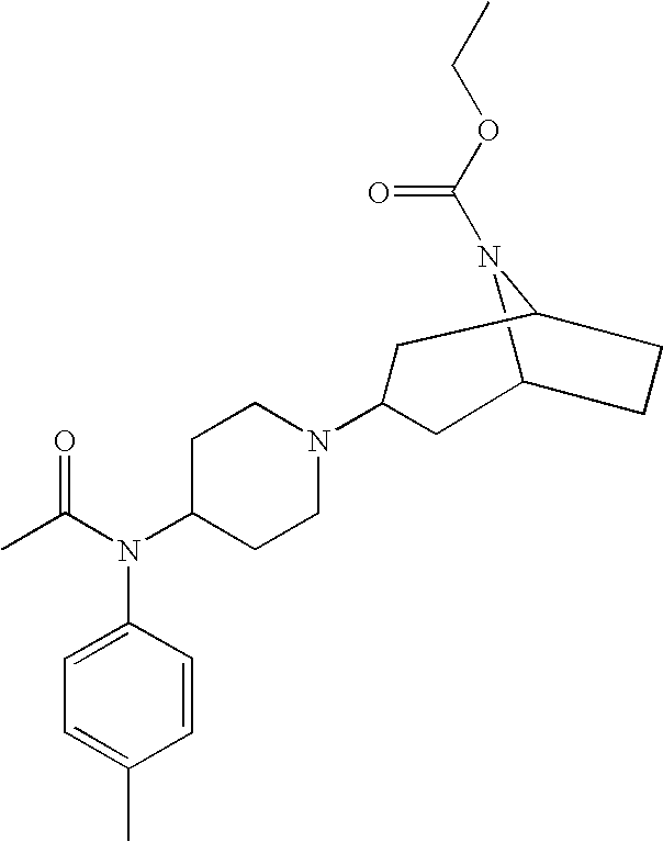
C12N(C(OCC)=O)C(CC1)CC(N1CCC(N(C(C)=O)C3=CC=C(C)C=C3)CC1)C2
